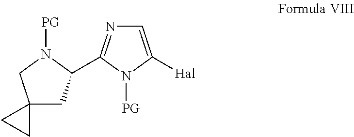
C1=C([Hal])N([PG])C(C2CC3(CN2[PG])CC3)=N1
